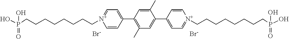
[Br-].[Br-].C1=CC(C2=C(C)C=C(C3=CC=[N+](CCCCCCCCP(O)(=O)O)C=C3)C(C)=C2)=CC=[N+]1CCCCCCCCP(O)(=O)O
